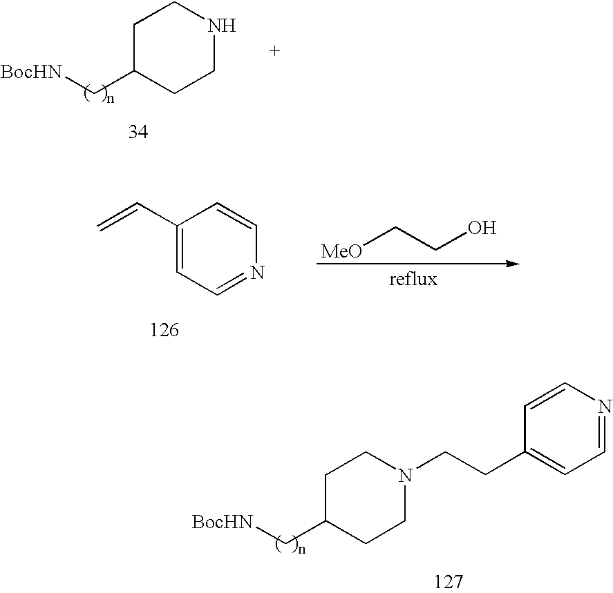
C1C(C[BocHN])CCNC1.C1C(C[BocHN])CCN(CCC2=CC=NC=C2)C1.C1(C=C)=CC=NC=C1.[MeO]CCO
